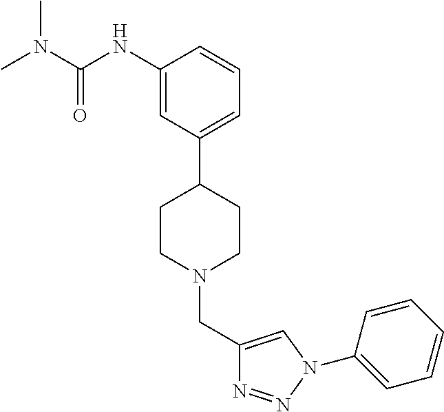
C1(NC(N(C)C)=O)=CC(C2CCN(CC3=CN(C4=CC=CC=C4)N=N3)CC2)=CC=C1
